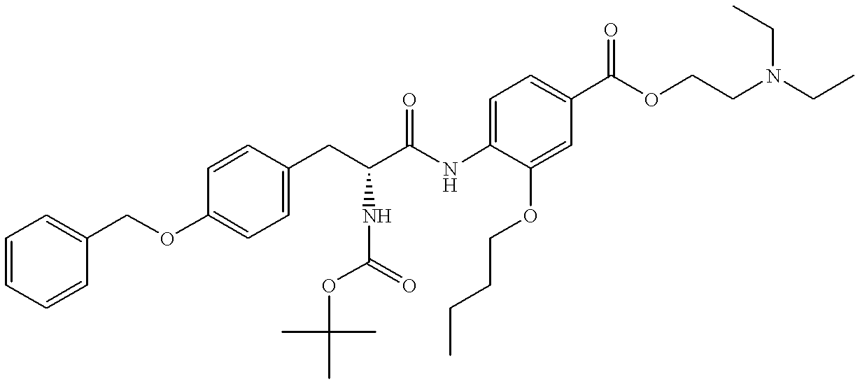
C1=CC=CC(COC2=CC=C(CC(C(NC3=CC=C(C(OCCN(CC)CC)=O)C=C3OCCCC)=O)NC(OC(C)(C)C)=O)C=C2)=C1
